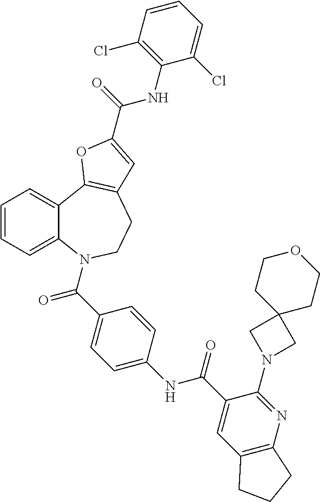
C1=CC=C2C(=C1)C1=C(CCN2C(=O)C2=CC=C(NC(=O)C3=CC4=C(N=C3N3CC5(C3)CCOCC5)CCC4)C=C2)C=C(C(NC2=C(Cl)C=CC=C2Cl)=O)O1
